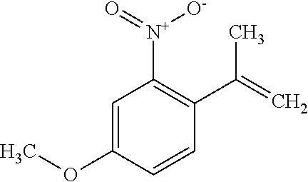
O=[N+](C1=C(C(=C)C)C=CC(OC)=C1)[O-]
